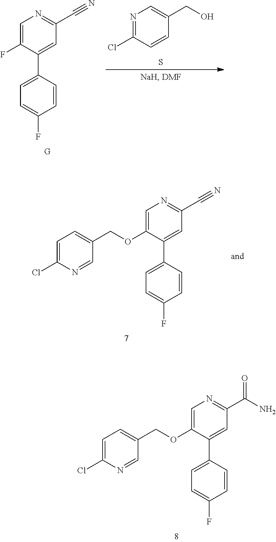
C1=C(OCC2=CC=C(Cl)N=C2)C(C2=CC=C(F)C=C2)=CC(C(N)=O)=N1.C1=C(F)C(C2=CC=C(F)C=C2)=CC(C#N)=N1.[G].N1=C(Cl)C=CC(CO)=C1.S.C1=C(OCC2=CC=C(Cl)N=C2)C(C2=CC=C(F)C=C2)=CC(C#N)=N1
